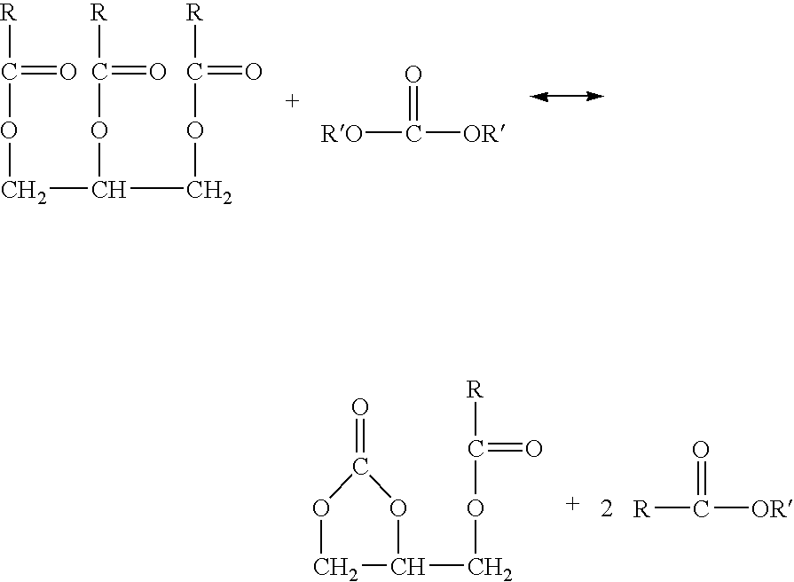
[R]C(OCC(COC([R])=O)OC(=O)[R])=O.[RO]C([OR])=O.[R]C([OR])=O.O1CC(COC([R])=O)OC1=O
